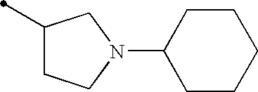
C1(C)CCN(C2CCCCC2)C1
